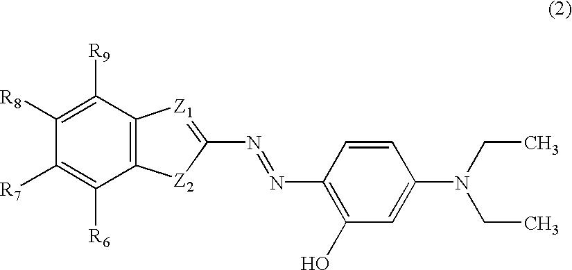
C1(N=NC2=C(O)C=C(N(CC)CC)C=C2)=[Z1]C2=C([Z2]1)C([R6])=C([R7])C([R8])=C2[R9]
